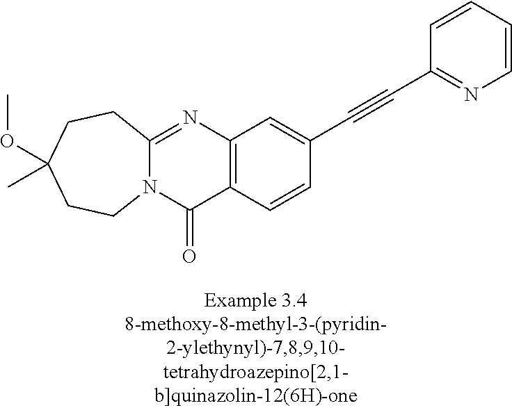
N12C(=NC3=C(C1=O)C=CC(C#CC1=NC=CC=C1)=C3)CCC(OC)(C)CC2
